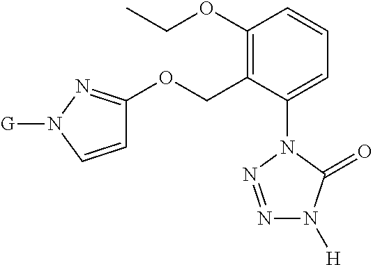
C1(OCC)=C(COC2=NN([G])C=C2)C(N2N=NN([H])C2=O)=CC=C1
